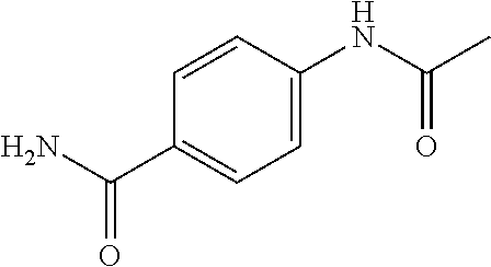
C1=CC(C(N)=O)=CC=C1NC(C)=O
